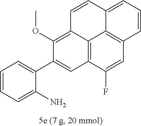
C12=C3C(F)=CC4=C1C(=CC=C4)C=CC2=C(OC)C(C1=CC=CC=C1N)=C3
